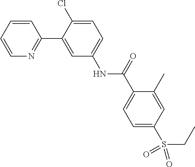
C1=CC=CN=C1C1=CC(NC(C2=CC=C(S(=O)(=O)CC)C=C2C)=O)=CC=C1Cl
